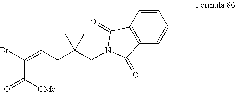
C12=C(C=CC=C1)C(=O)N(CC(CC=C(Br)C([OMe])=O)(C)C)C2=O
